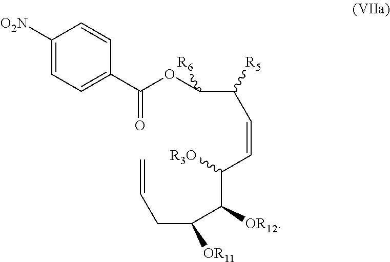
C(C(C(C(C=CC(C([R6])OC(=O)C1=CC=C([O2N])C=C1)[R5])[R3O])[OR12])[OR11])C=C
